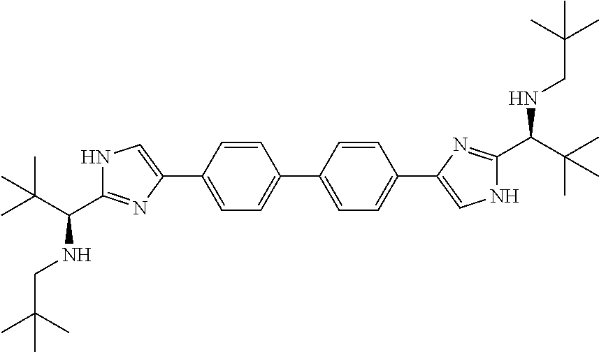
C1(C2=CC=C(C3=CNC(C(NCC(C)(C)C)C(C)(C)C)=N3)C=C2)=CC=C(C2=CNC(C(NCC(C)(C)C)C(C)(C)C)=N2)C=C1
